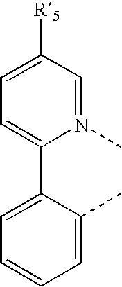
C1(C2=CC=CC=C2C)=CC=C([R5])C=N1C
